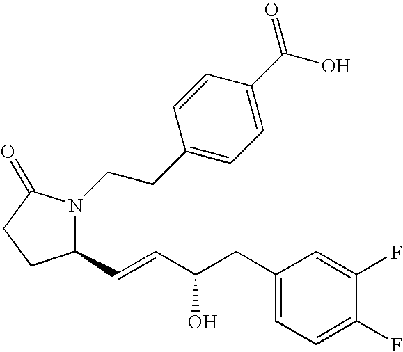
C1(C=CC(O)CC2=CC=C(F)C(F)=C2)N(CCC2=CC=C(C(=O)O)C=C2)C(=O)CC1
